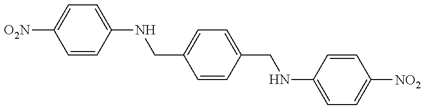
C1=CC(NCC2=CC=C(CNC3=CC=C([NO2])C=C3)C=C2)=CC=C1[O2N]
